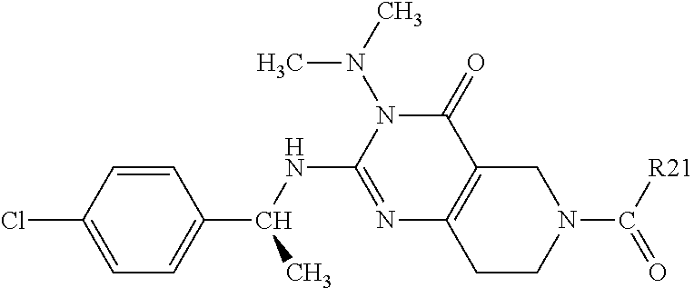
C1=C(Cl)C=CC(C(NC2=NC3=C(C(=O)N2N(C)C)CN(C(=O)[R21])CC3)C)=C1
